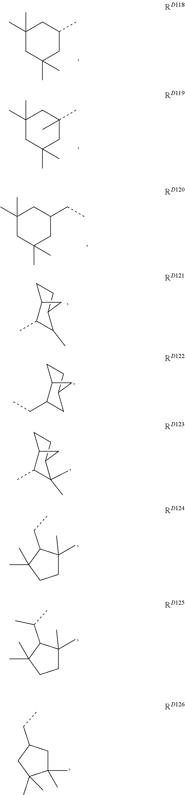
C1CC2C(CC)CC1C2.C1CC2C(C)C(C)(C)C1C2.C1(C)(C)CCC(C)(C)C1CC.C1(C)(C)CCC(C)(C)C1C(C)C.C1C(C)(C)C(C)(C)CC1CC.C1(C)(C)CC(C)(C)CC(C)C1.C1(C)(C)CC(C)(C)CC(C)(C)C1.C1(C)(C)CC(C)(C)CC(CC)C1.C1CC2C(C)C(C)C1C2
